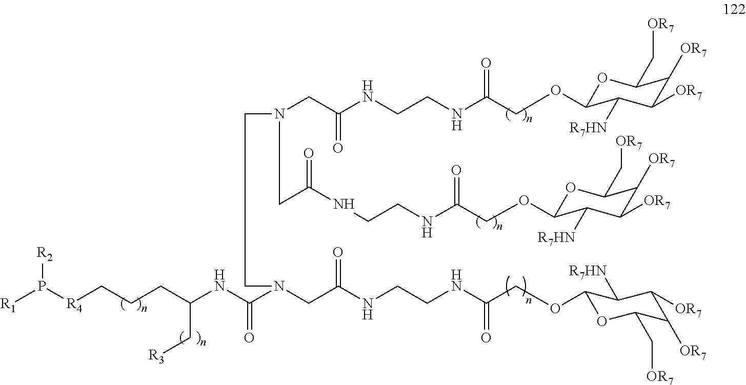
N(C(N(CC(NCCNC(COC1OC(C[OR7])C([OR7])C([OR7])C1[R7HN])=O)=O)CCN(CC(NCCNC(COC1OC(C[OR7])C([OR7])C([OR7])C1[R7HN])=O)=O)CC(NCCNC(COC1OC(C[OR7])C([OR7])C([OR7])C1[R7HN])=O)=O)=O)C(CCC[R4]P([R2])[R1])C[R3]
